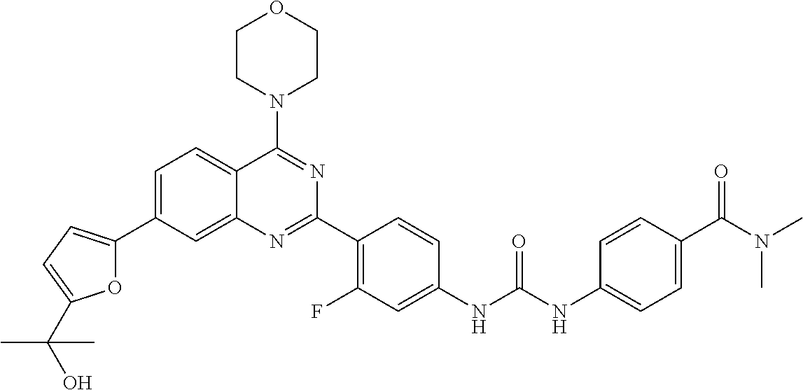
C1=C(C2=CC=C(C(O)(C)C)O2)C=C2C(=C1)C(N1CCOCC1)=NC(C1=C(F)C=C(NC(NC3=CC=C(C(N(C)C)=O)C=C3)=O)C=C1)=N2
